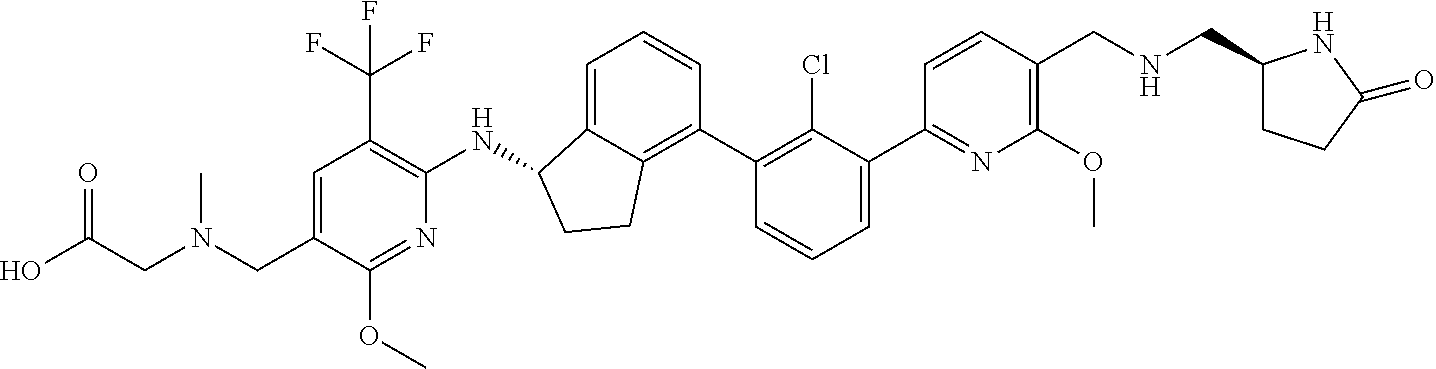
N(CC1=C(OC)N=C(C2=CC=CC(C3=C4C(=CC=C3)C(NC3=C(C(F)(F)F)C=C(CN(CC(O)=O)C)C(OC)=N3)CC4)=C2Cl)C=C1)CC1CCC(=O)N1
